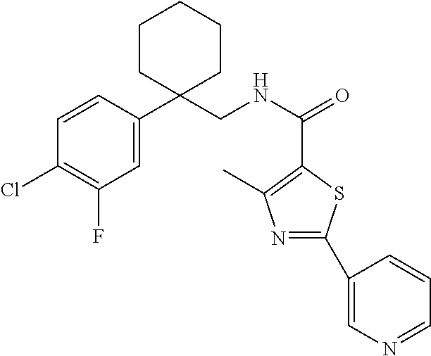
C1=C(C2(CNC(=O)C3=C(C)N=C(C4=CN=CC=C4)S3)CCCCC2)C=CC(Cl)=C1F
